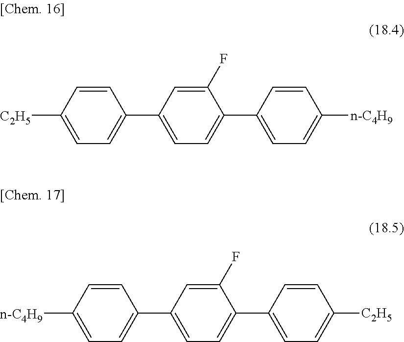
[C2H5]C1=CC=C(C2=CC=C(C3=CC=C([n-C4H9])C=C3)C(F)=C2)C=C1.[C2H5]C1=CC=C(C2=CC=C(C3=CC=C([n-C4H9])C=C3)C=C2F)C=C1
